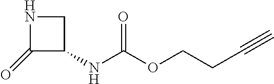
C1(=O)C(NC(OCCC#C)=O)CN1
